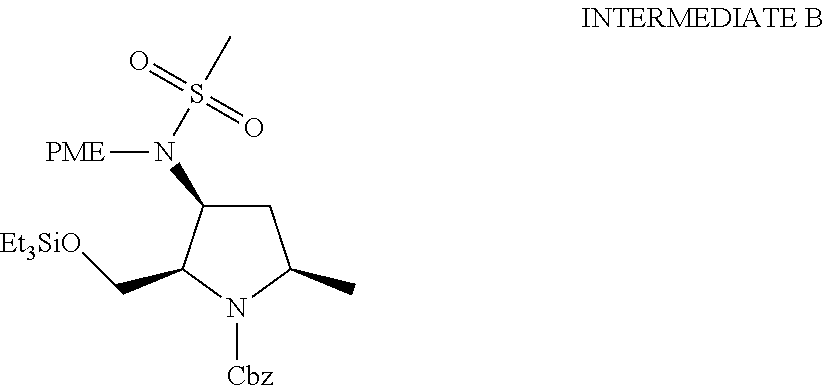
C1(N([PME])S(C)(=O)=O)CC(C)N([Cbz])C1C[Et3SiO]
